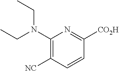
N(C1=C([NC])C=CC([CO2H])=N1)(CC)CC
